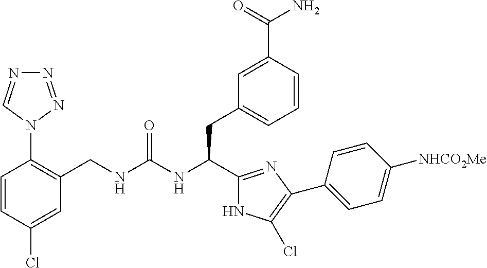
C1(CNC(NC(CC2=CC=CC(C(N)=O)=C2)C2=NC(C3=CC=C([NHCO2Me])C=C3)=C(Cl)N2)=O)=C(N2N=NN=C2)C=CC(Cl)=C1
